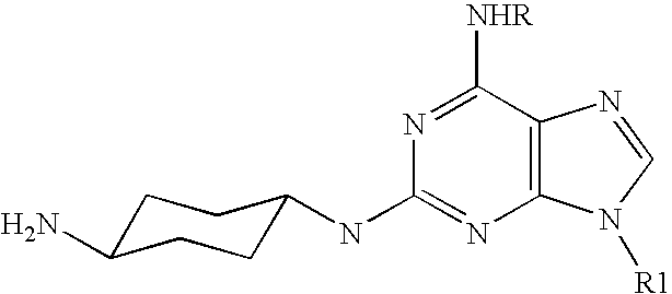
C1C(N)CCC(NC2=NC3=C(C([NHR])=N2)N=CN3[R1])C1
